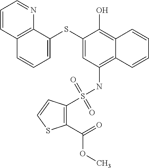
C1=C(SC2=CC=CC3=C2N=CC=C3)C(O)=C2C(=C1NS(C1=C(C(=O)OC)SC=C1)(=O)=O)C=CC=C2
